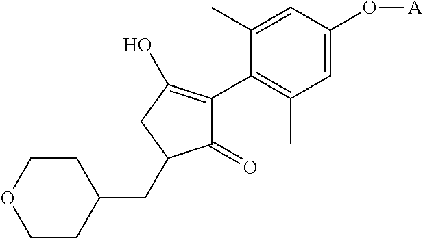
C1(CC2C(=O)C(C3=C(C)C=C(O[A])C=C3C)=C(O)C2)CCOCC1
